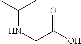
CC(C)NCC(O)=O
